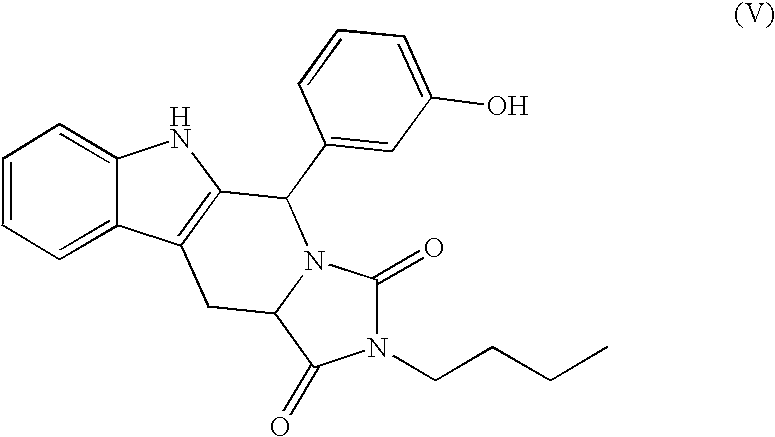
C1=CC=C2C(=C1)NC1=C2CC2N(C1C1=CC(O)=CC=C1)C(=O)N(CCCC)C2=O
